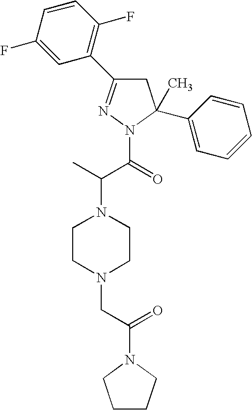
N1=C(C2=C(F)C=CC(F)=C2)CC(C)(C2=CC=CC=C2)N1C(=O)C(C)N1CCN(CC(N2CCCC2)=O)CC1
